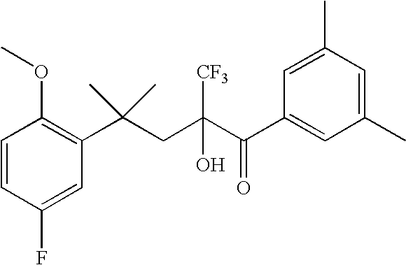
C1(F)=CC(C(CC(C(C2=CC(C)=CC(C)=C2)=O)(O)[CF3])(C)C)=C(OC)C=C1
